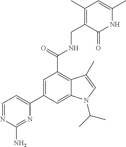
C1(C2=CC(C(NCC3=C(C)C=C(C)NC3=O)=O)=C3C(=C2)N(C(C)C)C=C3C)=CC=NC(N)=N1
